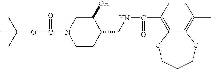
CC(OC(=O)N1CCC(CNC(C2=C3C(=C(C)C=C2)OCCCO3)=O)C(O)C1)(C)C
